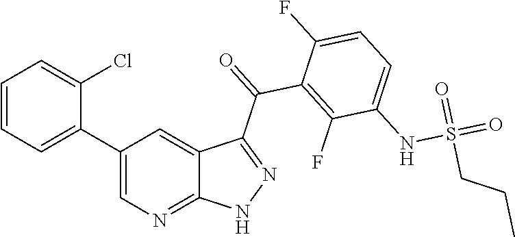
C1=CC=C(C2=CN=C3C(=C2)C(C(=O)C2=C(F)C(NS(=O)(=O)CCC)=CC=C2F)=NN3)C(Cl)=C1
